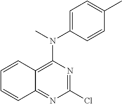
C1(Cl)=NC(N(C)C2=CC=C(C)C=C2)=C2C(=N1)C=CC=C2
